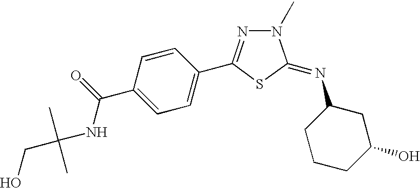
C1=C(C(NC(CO)(C)C)=O)C=CC(C2=NN(C)C(=NC3CCCC(O)C3)S2)=C1
